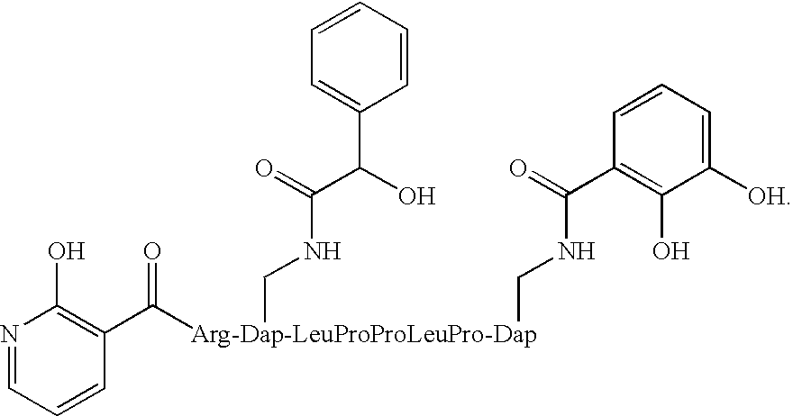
N1=CC=CC(C([Arg-Dap-LeuProProLeuPro-Dap](CNC(C(O)C2=CC=CC=C2)=O)CNC(C2=C(O)C([OH])=CC=C2)=O)=O)=C1O
